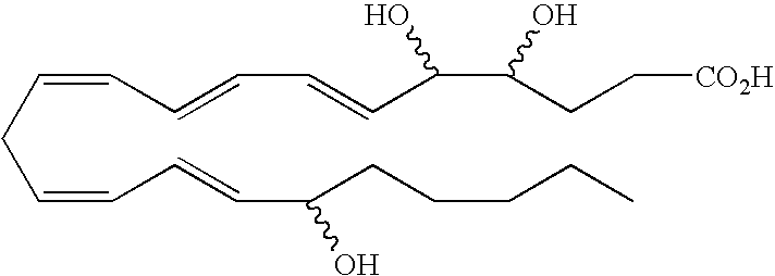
C(CC=CC=CC(CCCCC)O)=CC=CC=CC(C(CC[CO2H])O)O
